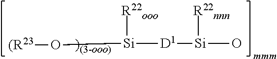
[(R23]O[Si]([R22ooo])[D1][Si]([R22nnn])O.[)(3-ooo)]
